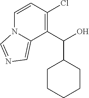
C1CCCCC1C(C1=C(Cl)C=CN2C1=CN=C2)O
